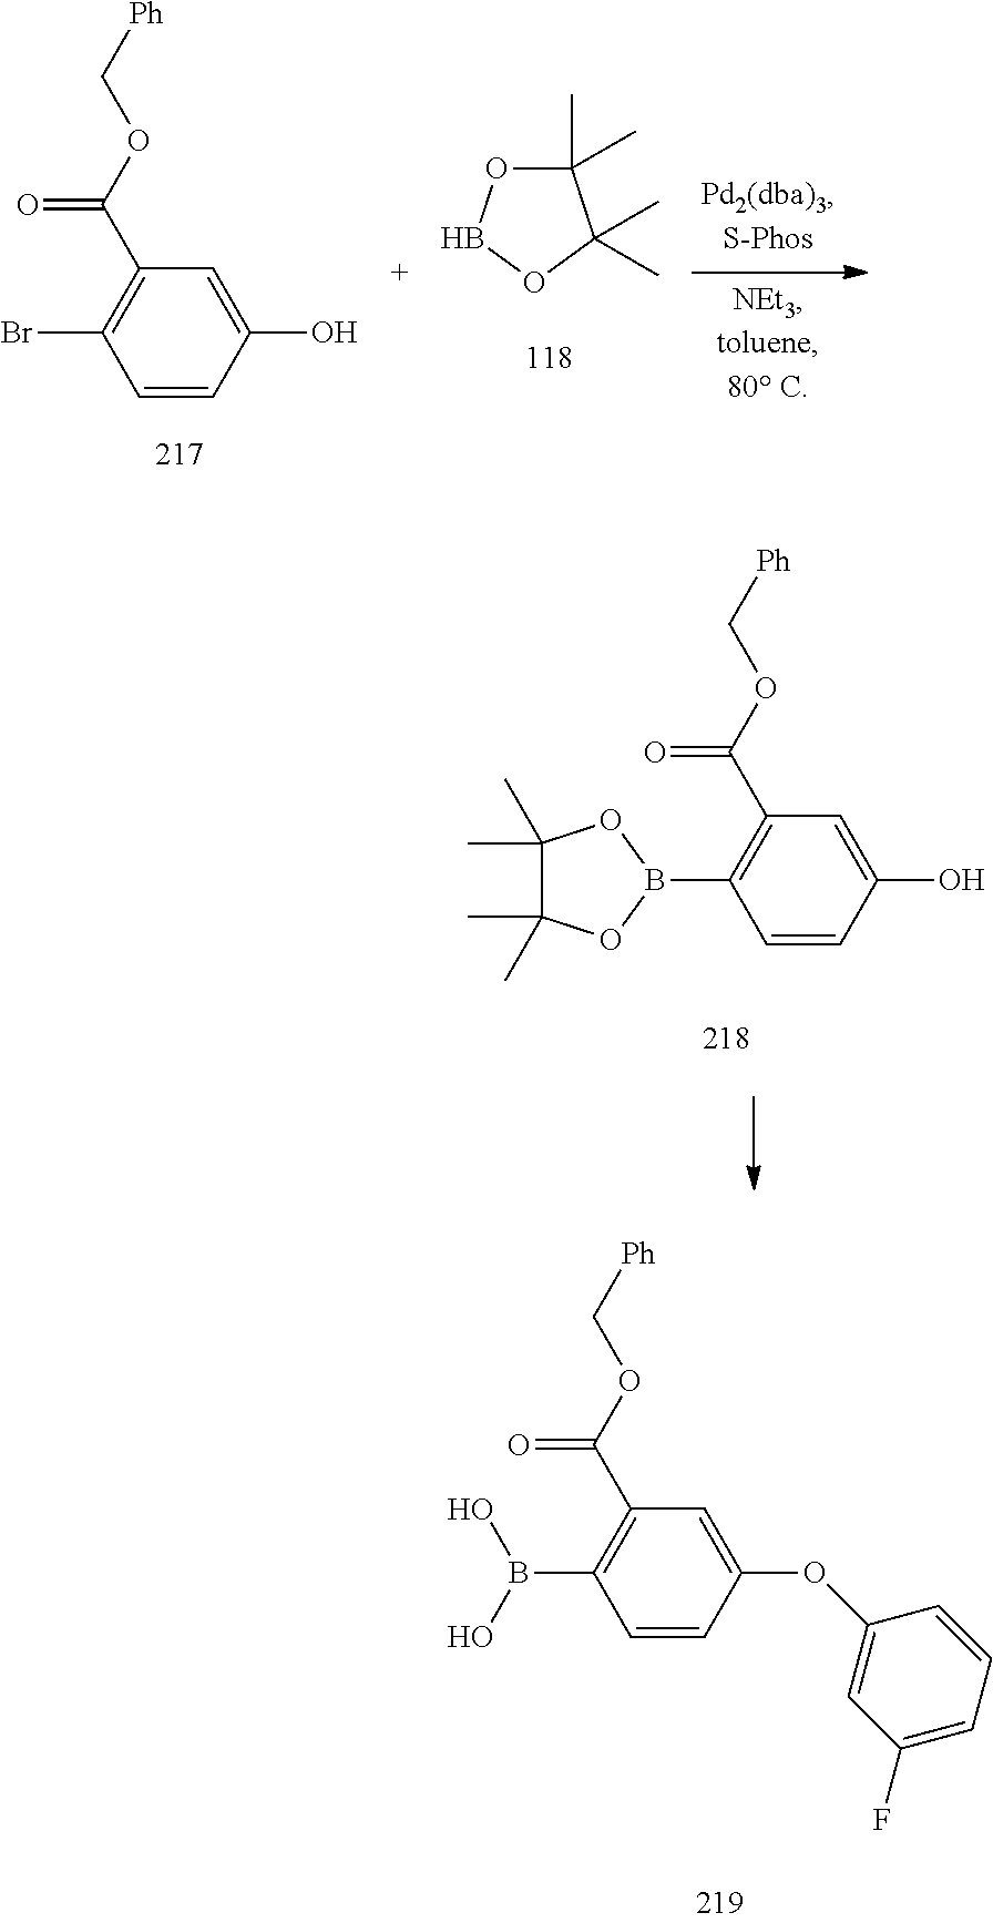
C1=CC(O)=CC(C(OC[Ph])=O)=C1Br.C1(C)(C)OBOC1(C)C.C1=CC(O)=CC(C(=O)OC[Ph])=C1B1OC(C)(C)C(C)(C)O1.C1=CC(OC2=CC(F)=CC=C2)=CC(C(=O)OC[Ph])=C1B(O)O
